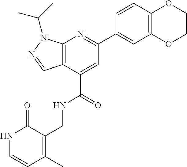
C1OC2=C(C=C(C3=NC4=C(C(C(=O)NCC5=C(C)C=CNC5=O)=C3)C=NN4C(C)C)C=C2)OC1
